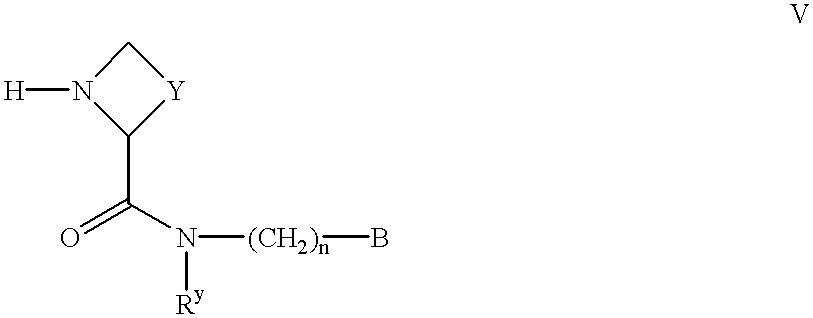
C1N([H])C(C(=O)N([Ry])[(CH2)n]B)[Y]1
